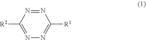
N1=NC([R1])=NN=C1[R2]
